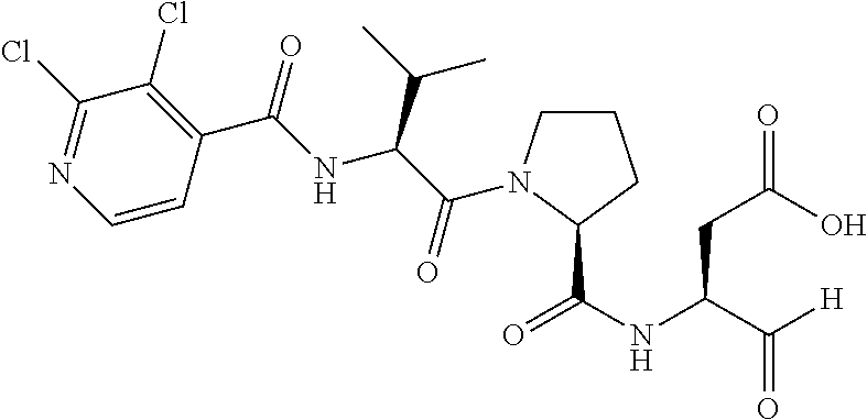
C1(Cl)=NC=CC(C(=O)NC(C(C)C)C(=O)N2CCCC2C(NC(C([H])=O)CC(=O)O)=O)=C1Cl
